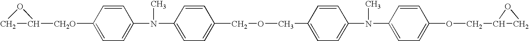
C1C([CH2O]C2=CC=C(N(C)C3=CC=C(COCC4=CC=C(N(C)C5=CC=C(OCC6CO6)C=C5)C=C4)C=C3)C=C2)O1
